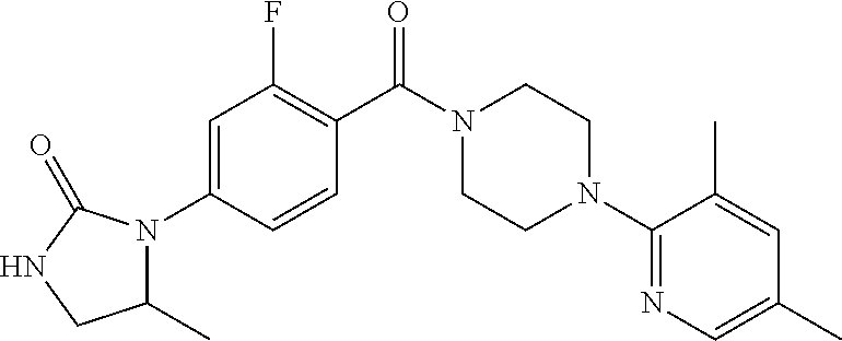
C1=C(N2C(C)CNC2=O)C=CC(C(N2CCN(C3=NC=C(C)C=C3C)CC2)=O)=C1F
